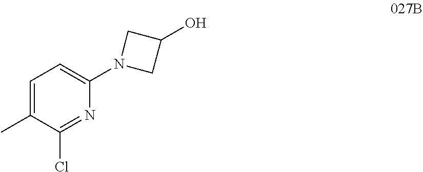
C1=C(C)C(Cl)=NC(N2CC(O)C2)=C1
